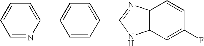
C1=NC(C2=CC=C(C3=NC4=C(N3)C=C(F)C=C4)C=C2)=CC=C1
